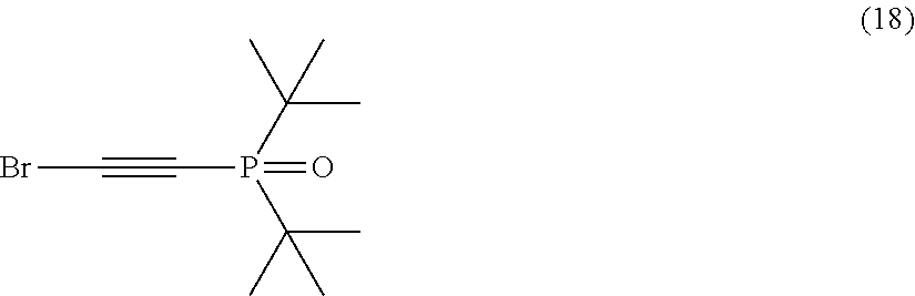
C(#CP(C(C)(C)C)(C(C)(C)C)=O)Br
